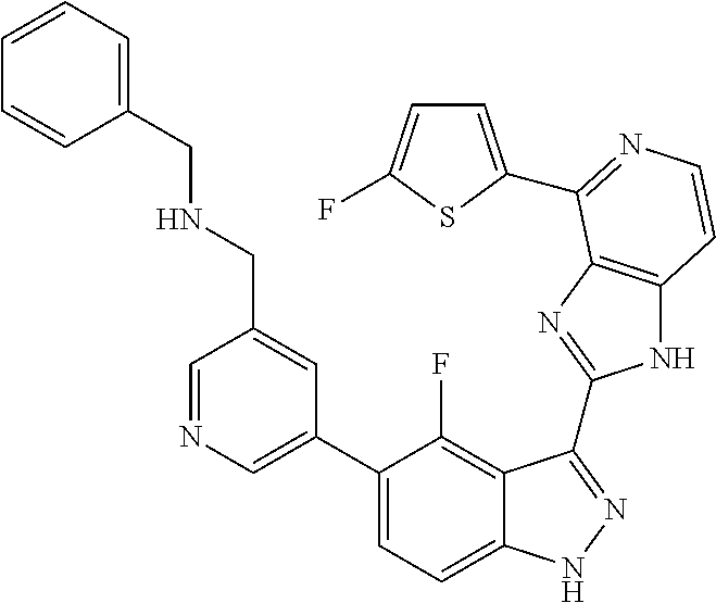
C1=C(C2=CC=C3C(=C2F)C(C2=NC4=C(N2)C=CN=C4C2=CC=C(F)S2)=NN3)C=C(CNCC2=CC=CC=C2)C=N1
